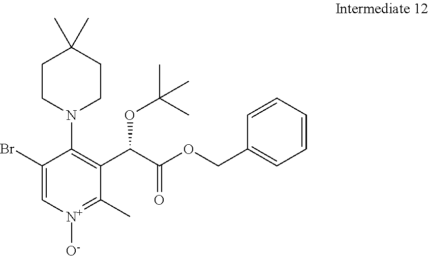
C1CN(C2=C(C(C(OCC3=CC=CC=C3)=O)OC(C)(C)C)C(C)=[N+]([O-])C=C2Br)CCC1(C)C
